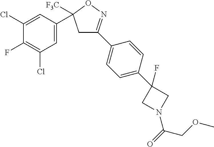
C1=C(C2([F3C])CC(C3=CC=C(C4(F)CN(C(=O)COC)C4)C=C3)=NO2)C=C(Cl)C(F)=C1Cl
